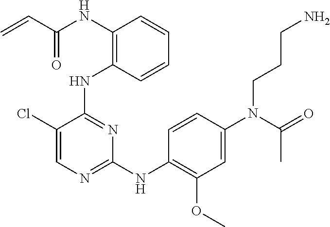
N(C1=C(NC2=NC(NC3=C(OC)C=C(N(CCCN)C(C)=O)C=C3)=NC=C2Cl)C=CC=C1)C(C=C)=O
